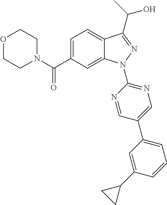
C1N(C(C2=CC=C3C(=C2)N(C2=NC=C(C4=CC=CC(C5CC5)=C4)C=N2)N=C3C(C)O)=O)CCOC1
